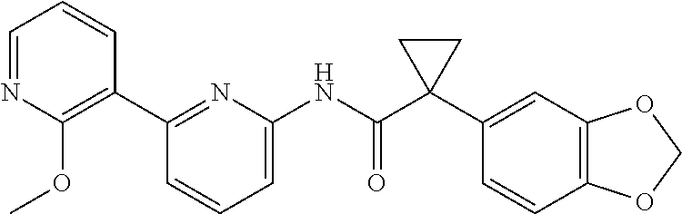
C1(C2=C(OC)N=CC=C2)=NC(NC(C2(C3=CC4=C(C=C3)OCO4)CC2)=O)=CC=C1
